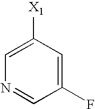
C1(F)=CC([X1])=CN=C1
